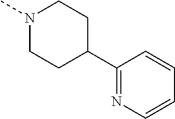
C1(C2CCN(C)CC2)=NC=CC=C1
